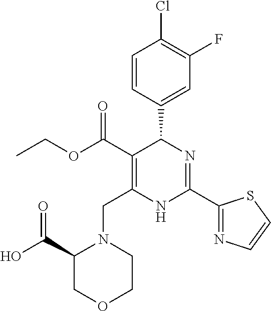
C1=CC(C2C(C(=O)OCC)=C(CN3C(C(O)=O)COCC3)NC(C3=NC=CS3)=N2)=CC(F)=C1Cl
